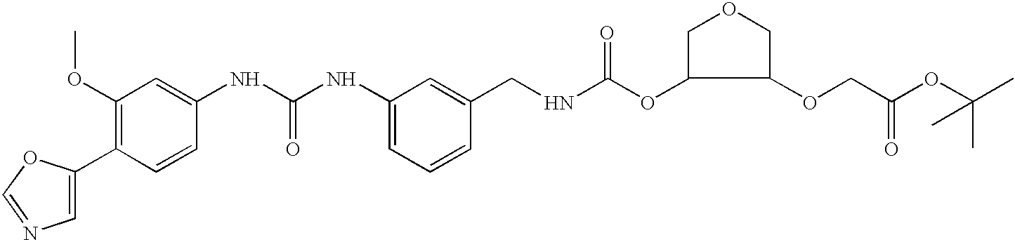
C1=C(C2=C(OC)C=C(NC(NC3=CC=CC(CNC(OC4C(OCC(OC(C)(C)C)=O)COC4)=O)=C3)=O)C=C2)OC=N1
